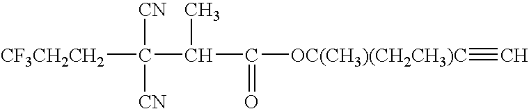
[CF3CH2CH2]C([CN])([CN])C(C(=O)[OC(CH3)(CH2CH3)C]#C)C
